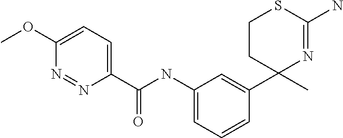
C1=C(C(NC2=CC=CC(C3(C)N=C(N)SCC3)=C2)=O)N=NC(OC)=C1
